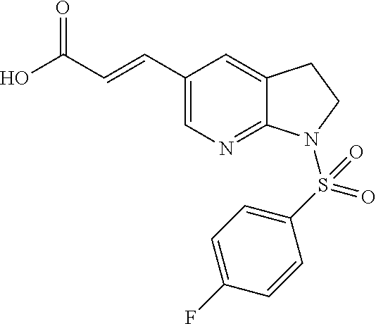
C1(C=CC(O)=O)=CN=C2C(=C1)CCN2S(C1=CC=C(F)C=C1)(=O)=O
